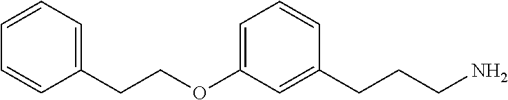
C(COC1=CC=CC(CCCN)=C1)C1=CC=CC=C1
